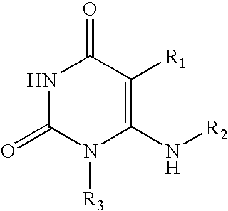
N1C(=O)N([R3])C(N[R2])=C([R1])C1=O
